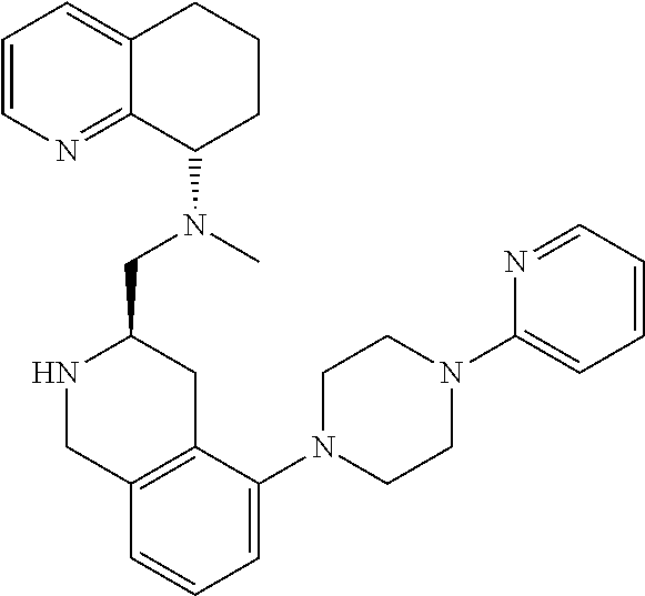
C1=CN=C2C(=C1)CCCC2N(C)CC1NCC2=C(C1)C(N1CCN(C3=CC=CC=N3)CC1)=CC=C2
